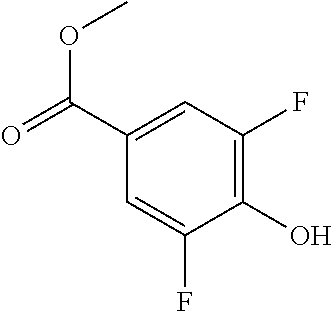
C1=C(C(=O)OC)C=C(F)C(O)=C1F
